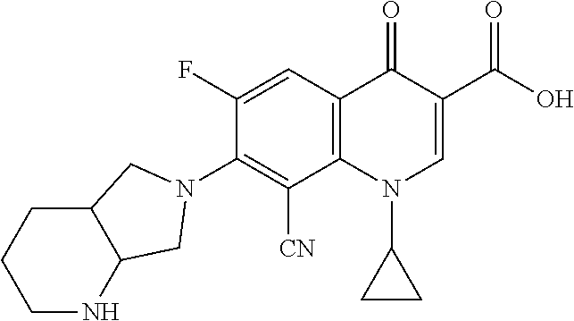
C12=C(C=C(F)C(N3CC4C(C3)NCCC4)=C1[CN])C(=O)C(C(=O)O)=CN2C1CC1
